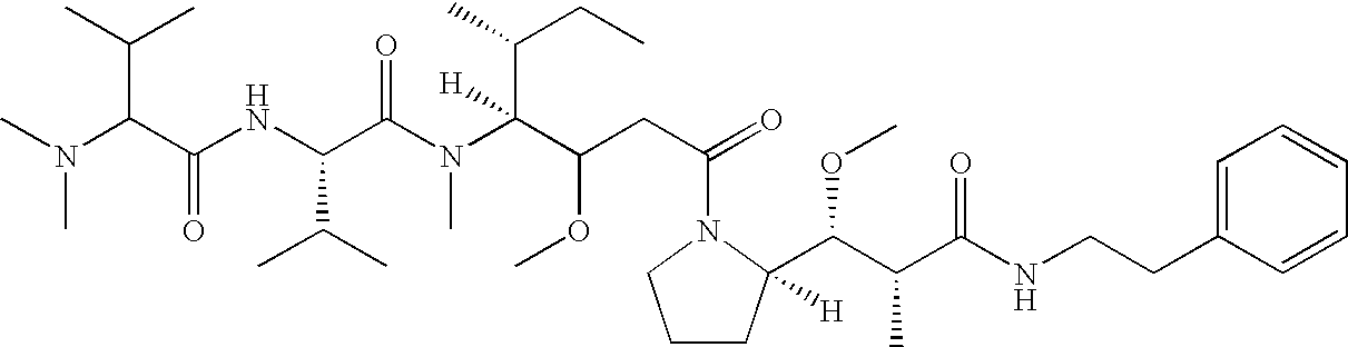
CN(C(C(NC(C(N(C(C(CC(=O)N1C(C(C(C(NCCC2=CC=CC=C2)=O)C)OC)([H])CCC1)OC)(C(C)CC)[H])C)=O)C(C)C)=O)C(C)C)C
